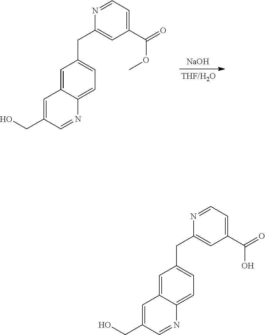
[NaOH].C1(CC2=CC=C3C(=C2)C=C(CO)C=N3)=CC(C(=O)OC)=CC=N1.C1(CC2=CC=C3C(=C2)C=C(CO)C=N3)=CC(C(=O)O)=CC=N1
